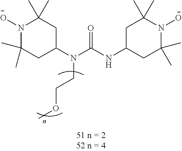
CC1(C)N([O-])C(C)(C)CC(N(C(NC2CC(C)(C)N([O-])C(C)(C)C2)=O)CCOC)C1
